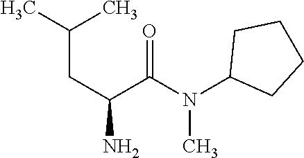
C(CC(C(=O)N(C)C1CCCC1)N)(C)C
